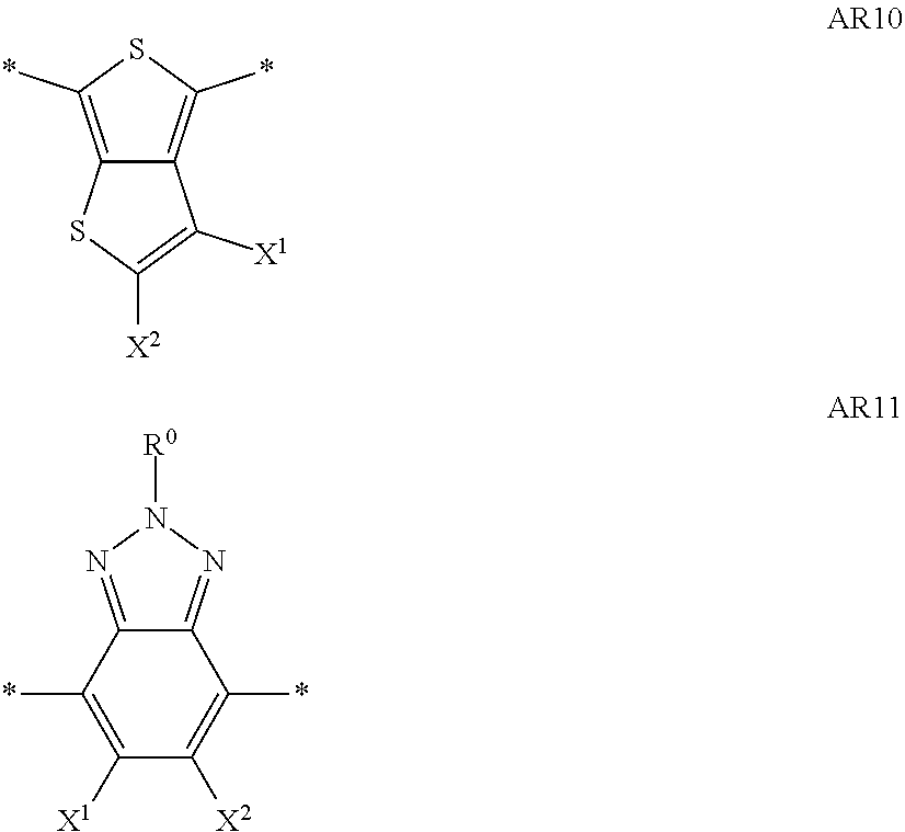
C12=C(*)SC(*)=C1C([X1])=C([X2])S2.C1([X1])=C(*)C2=NN([R0])N=C2C(*)=C1[X2]
